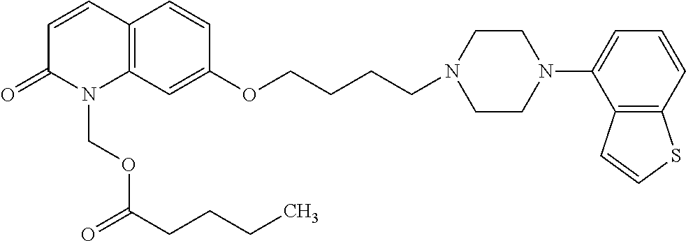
C1=CC2=C(N(COC(CCCC)=O)C1=O)C=C(OCCCCN1CCN(C3=CC=CC4=C3C=CS4)CC1)C=C2
